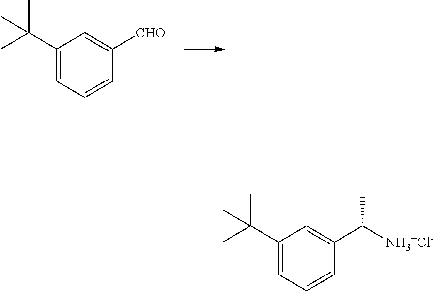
C1(C(C)(C)C)=CC=CC([CHO])=C1.C1(C(C)(C)C)=CC=CC(C([NH3+Cl-])C)=C1
